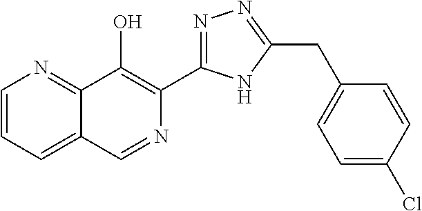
C1=CC=C2C(=N1)C(O)=C(C1=NN=C(CC3=CC=C(Cl)C=C3)N1)N=C2
